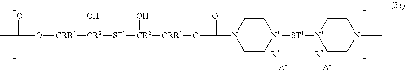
CC(=O)O[CRR1][CR2](O)[ST1][CR2](O)[CRR1]OC(=O)N1CC[N+]([R5])([ST4][N+]2([R5])CCN(C)CC2)CC1.[A-].[A-]
